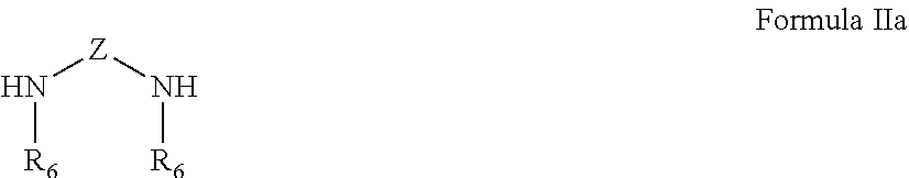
N([R6])[Z]N[R6]
